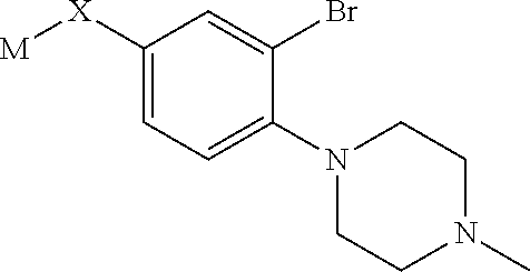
C1=C([X][M])C=C(Br)C(N2CCN(C)CC2)=C1
